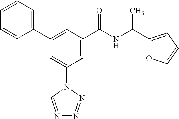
C1(C2=CC(C(NC(C3=CC=CO3)C)=O)=CC(N3C=NN=N3)=C2)=CC=CC=C1
